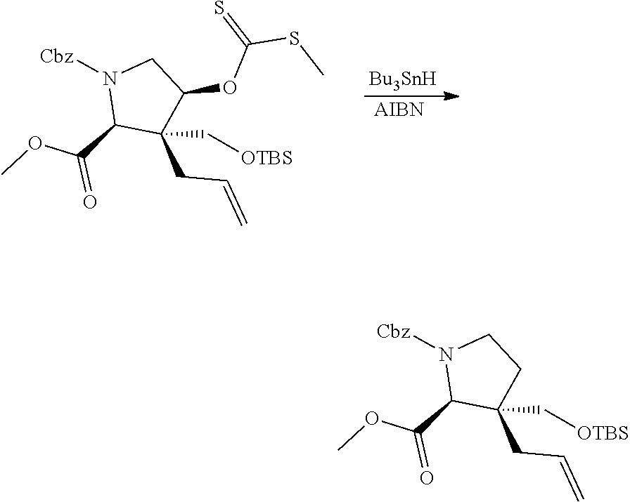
[Bu3SnH].[AIBN].N1([Cbz])C(C(OC)=O)C(CC=C)(C[OTBS])C(OC(=S)SC)C1.N1([Cbz])C(C(OC)=O)C(CC=C)(C[OTBS])CC1
